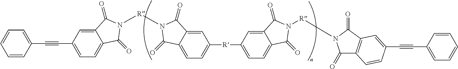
C1(C#CC2=CC=C3C(=C2)C(=O)N([R]N2C(=O)C4=CC=C([R]C5=CC=C6C(=C5)C(=O)N([R]N5C(=O)C7=C(C5=O)C=C(C#CC5=CC=CC=C5)C=C7)C6=O)C=C4C2=O)C3=O)=CC=CC=C1
